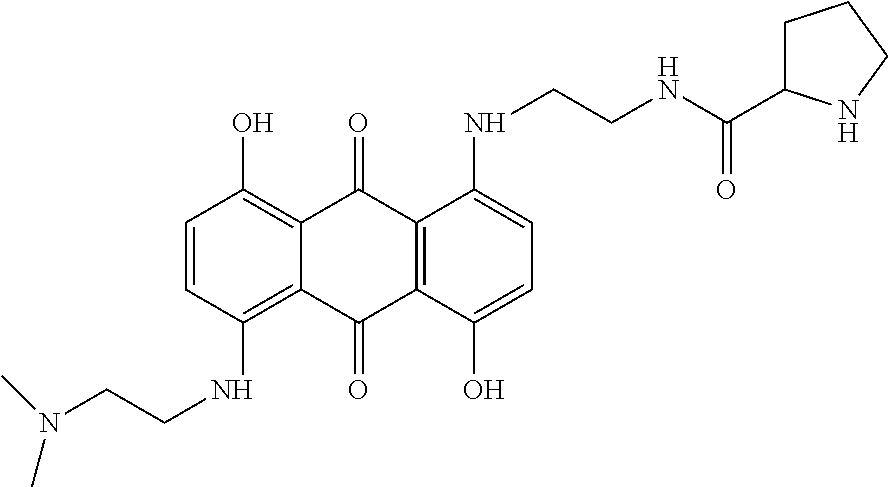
C1(NCCN(C)C)=C2C(=C(O)C=C1)C(=O)C1=C(C2=O)C(O)=CC=C1NCCNC(C1CCCN1)=O
